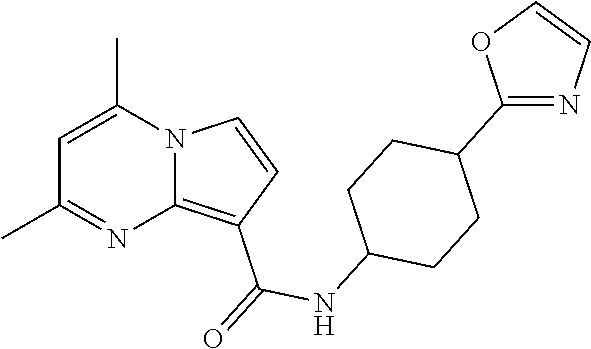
C1=C(C)N2C(=C(C(=O)NC3CCC(C4=NC=CO4)CC3)C=C2)N=C1C
